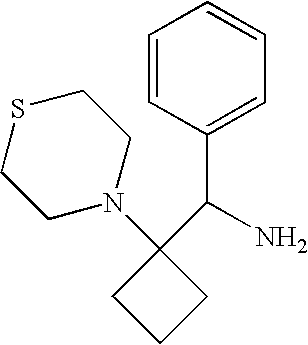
C1CN(C2(C(C3=CC=CC=C3)N)CCC2)CCS1
